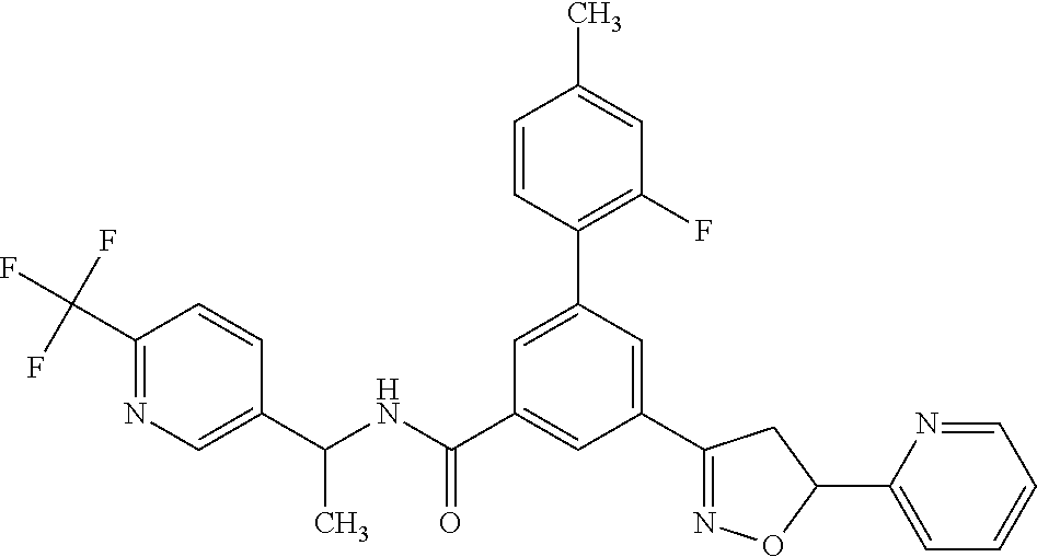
C1(C(NC(=O)C2=CC(C3=NOC(C4=CC=CC=N4)C3)=CC(C3=C(F)C=C(C)C=C3)=C2)C)=CN=C(C(F)(F)F)C=C1
